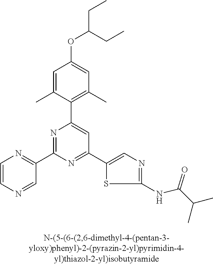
C1=C(C)C(C2=CC(C3=CN=C(NC(C(C)C)=O)S3)=NC(C3=NC=CN=C3)=N2)=C(C)C=C1OC(CC)CC
